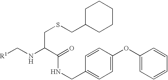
C(NC(C(=O)NCC1=CC=C(OC2=CC=CC=C2)C=C1)CSCC1CCCCC1)[R1]
